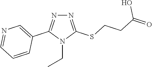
N1=C(SCCC(=O)O)N(CC)C(C2=CN=CC=C2)=N1
